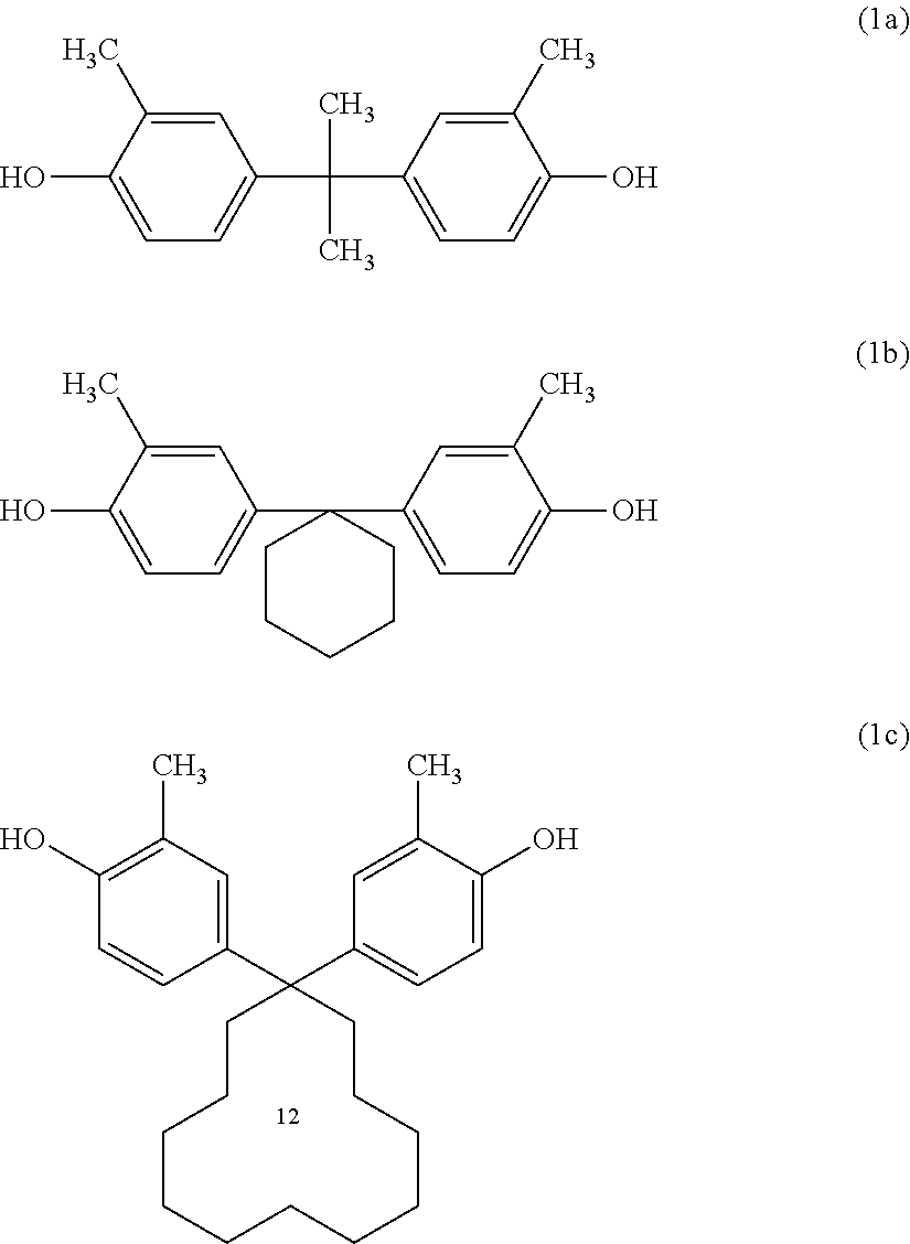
C1CCCCCCCCC(C2=CC(C)=C(O)C=C2)(C2=CC=C(O)C(C)=C2)CC1.C1=C(C)C(O)=CC=C1C(C)(C)C1=CC=C(O)C(C)=C1.C1=C(C)C(O)=CC=C1C1(C2=CC=C(O)C(C)=C2)CCCCC1
